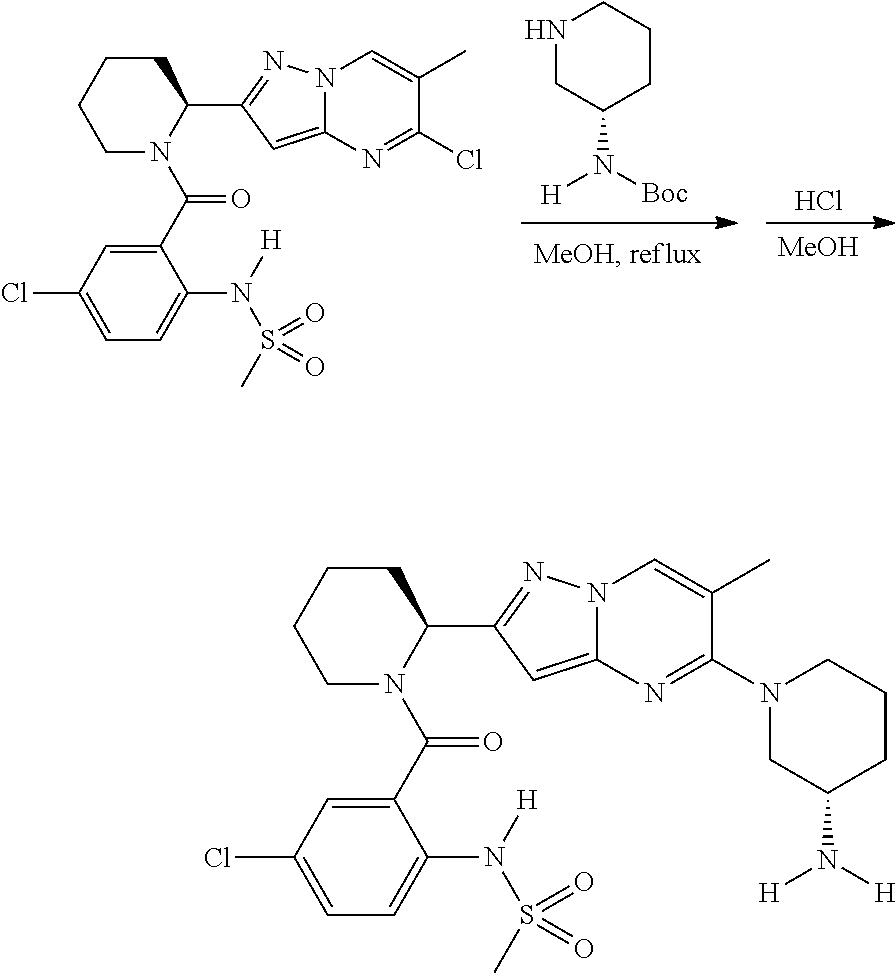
Cl.[MeOH].N1CC(N([Boc])[H])CCC1.C1(Cl)=CC=C(N([H])S(C)(=O)=O)C(C(=O)N2CCCCC2C2=NN3C(=C2)N=C(Cl)C(C)=C3)=C1.C1(Cl)=CC=C(N(S(=O)(C)=O)[H])C(C(=O)N2CCCCC2C2=NN3C(=C2)N=C(N2CC(N([H])[H])CCC2)C(C)=C3)=C1
